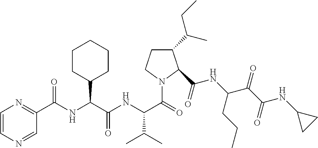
C1=CN=CC(C(NC(C(NC(C(=O)N2C(C(NC(C(C(NC3CC3)=O)=O)CCC)=O)C(C(C)CC)CC2)C(C)C)=O)C2CCCCC2)=O)=N1
